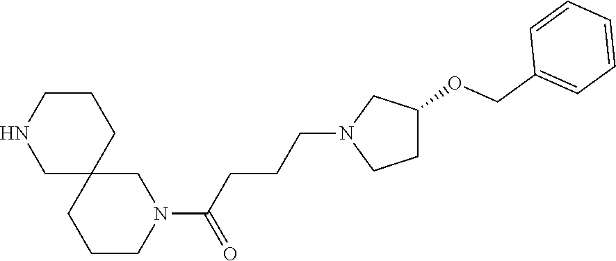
N1CC2(CCC1)CN(C(CCCN1CC(OCC3=CC=CC=C3)CC1)=O)CCC2
